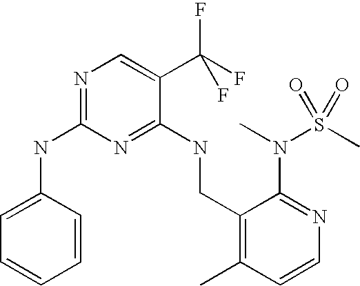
C1(CNC2=NC(NC3=CC=CC=C3)=NC=C2C(F)(F)F)=C(C)C=CN=C1N(C)S(C)(=O)=O
